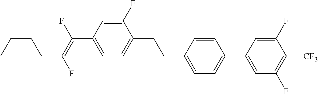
C1(F)=CC(C(=C(F)CCCC)F)=CC=C1CCC1=CC=C(C2=CC(F)=C([CF3])C(F)=C2)C=C1
